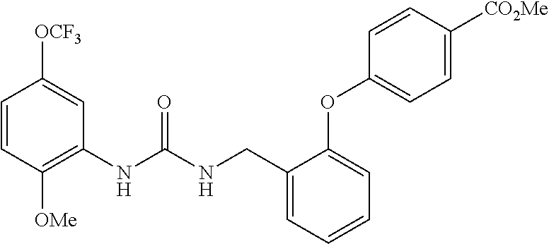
C1=CC([OMe])=C(NC(NCC2=CC=CC=C2OC2=CC=C([CO2Me])C=C2)=O)C=C1[OCF3]
